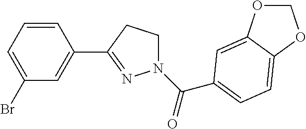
C1=CC=C(Br)C=C1C1=NN(C(=O)C2=CC=C3C(=C2)OCO3)CC1
